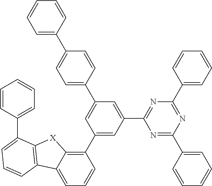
C1(C2=CC(C3=NC(C4=CC=CC=C4)=NC(C4=CC=CC=C4)=N3)=CC(C3=CC=C(C4=CC=CC=C4)C=C3)=C2)=C2C(=CC=C1)C1=C([X]2)C(C2=CC=CC=C2)=CC=C1
